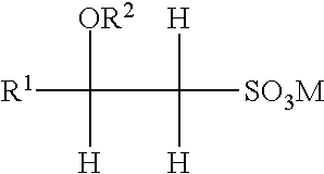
[R1]C([OR2])(C([SO3M])([H])[H])[H]
